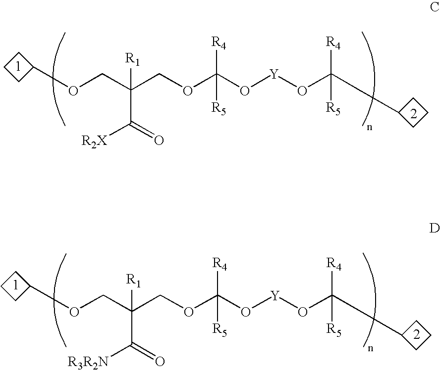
O(CC(COC(O[Y]OC(CC1CCC1)([R4])[R5])([R4])[R5])(C([R2X])=O)[R1])C1CCC1.O(CC(COC(O[Y]OC([R4])([R5])CC1CCC1)([R4])[R5])(C([R3R2N])=O)[R1])C1CCC1
